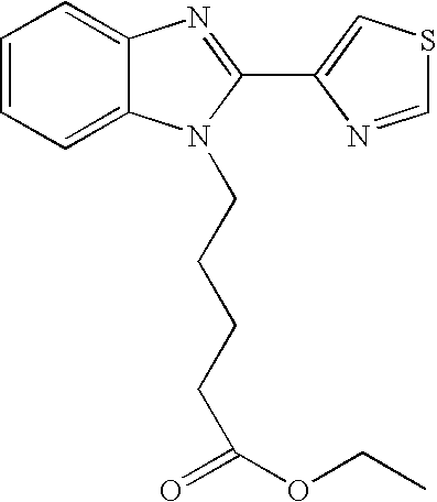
C(N1C2=CC=CC=C2N=C1C1=CSC=N1)CCCC(=O)OCC
